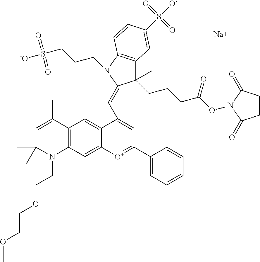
C1=C(C)C2=C(N(CCOCCOC)C1(C)C)C=C1C(=C2)C(C=C2C(C)(CCCC(ON3C(=O)CCC3=O)=O)C3=C(C=CC(S([O-])(=O)=O)=C3)N2CCCS([-O])(=O)=O)=CC(C2=CC=CC=C2)=[O+]1.[Na]
